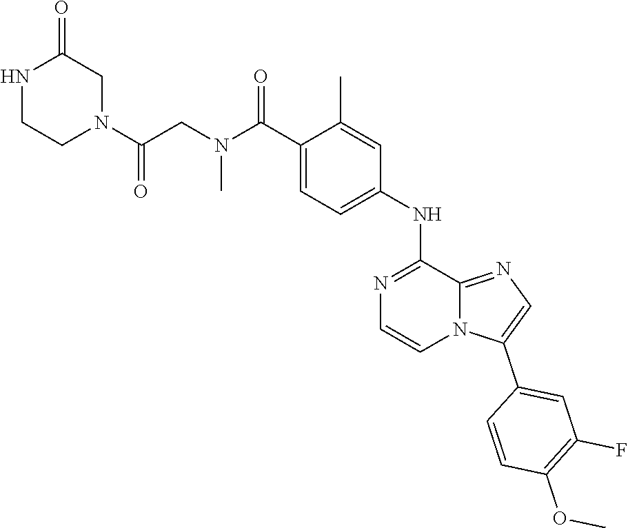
C12=NC=C(C3=CC(F)=C(OC)C=C3)N1C=CN=C2NC1=CC=C(C(N(CC(N2CC(=O)NCC2)=O)C)=O)C(C)=C1
